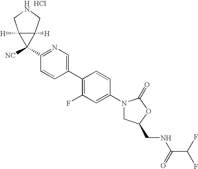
C1(N2CC(CNC(C(F)F)=O)OC2=O)=CC(F)=C(C2=CN=C(C3([NC])C4([H])C3([H])CNC4)C=C2)C=C1.Cl
